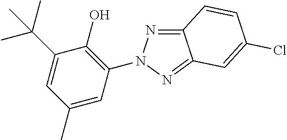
N1=C2C(=NN1C1=C(O)C(C(C)(C)C)=CC(C)=C1)C=C(Cl)C=C2
